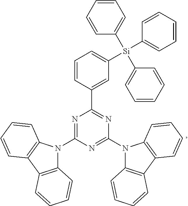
N1=C(N2C3=C(C4=C2C=CC=C4)C=CC=C3)N=C(N2C3=C(C4=C2C=CC=C4)C=CC=C3)N=C1C1=CC([Si](C2=CC=CC=C2)(C2=CC=CC=C2)C2=CC=CC=C2)=CC=C1
